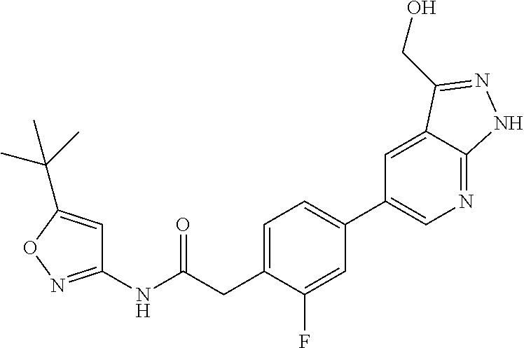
C1=C(CC(NC2=NOC(C(C)(C)C)=C2)=O)C(F)=CC(C2=CN=C3C(=C2)C(CO)=NN3)=C1
